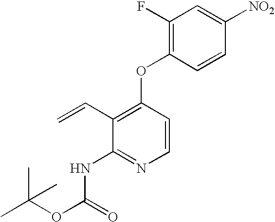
C1(F)=C(OC2=C(C=C)C(NC(OC(C)(C)C)=O)=NC=C2)C=CC([NO2])=C1
